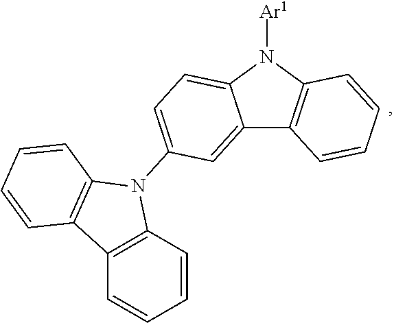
C12=CC(N3C4=C(C5=C3C=CC=C5)C=CC=C4)=CC=C1N([Ar1])C1=C2C=CC=C1
